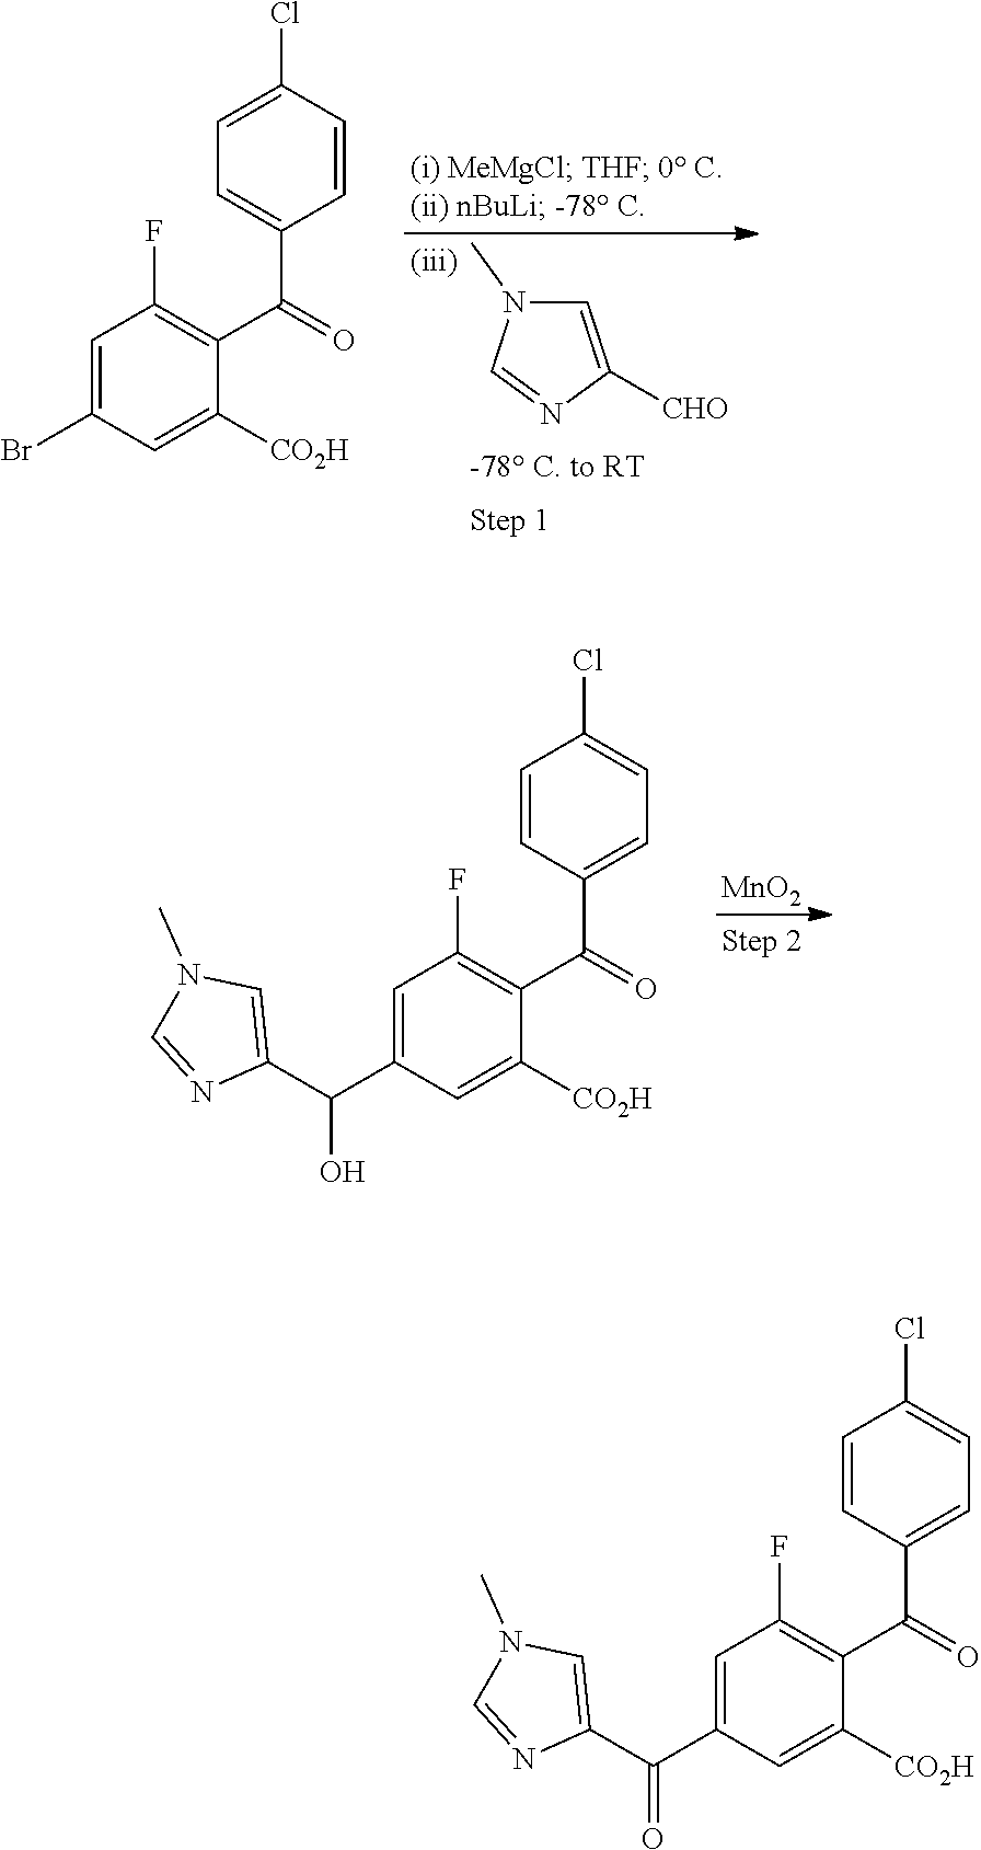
C1=C([CHO])N=CN1C.C1=C(Br)C=C([CO2H])C(C(=O)C2=CC=C(Cl)C=C2)=C1F.[MnO2].C1=C(C(C2=CN(C)C=N2)O)C=C([CO2H])C(C(=O)C2=CC=C(Cl)C=C2)=C1F.C1=C(C(C2=CN(C)C=N2)=O)C=C([CO2H])C(C(=O)C2=CC=C(Cl)C=C2)=C1F
